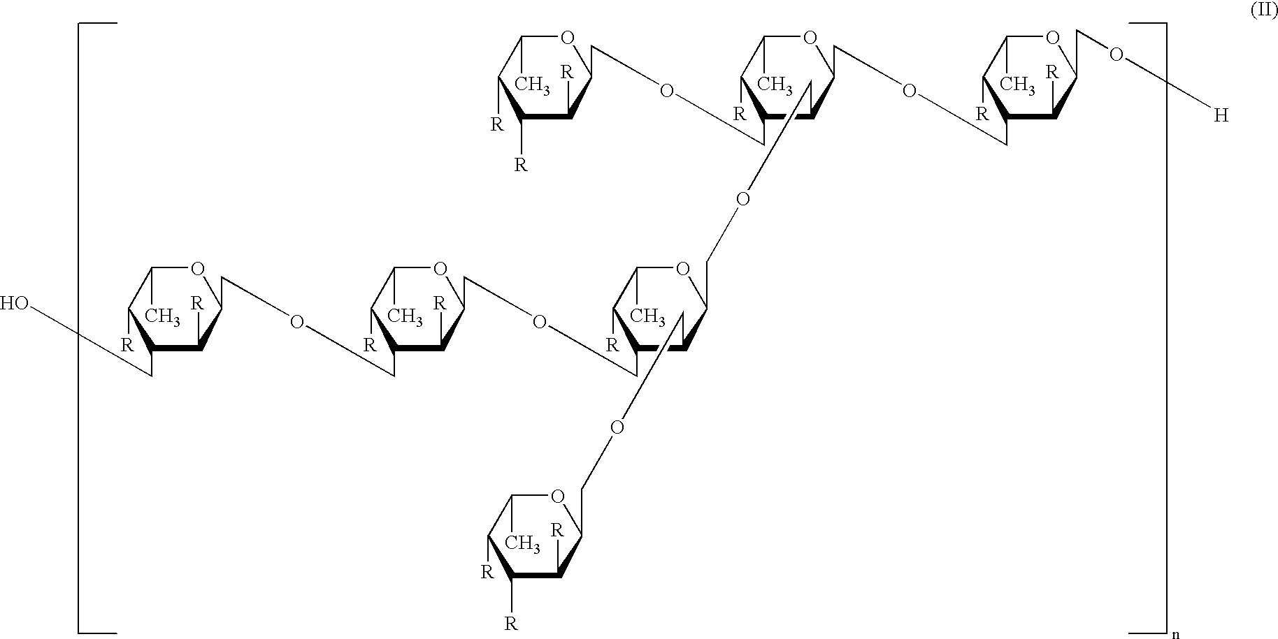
C1([R])C(COCC2C(COCC3C(COCC4C([R])C([R])C([R])C(C)O4)C(COCC4C([R])C(COCC5C([R])C(CO)C([R])C(C)O5)C([R])C(C)O4)C([R])C(C)O3)C(COCC3C([R])C([R])C([R])C(C)O3)C([R])C(C)O2)C([R])C(CO[H])OC1C
